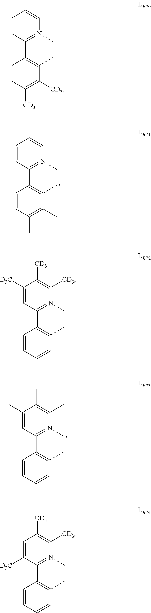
C1=CC(C2=C(C)C([CD3])=C([CD3])C=C2)=N(C)C=C1.C1=CC(C2=C(C)C(C)=C(C)C=C2)=N(C)C=C1.C1([D3C])=CC(C2=C(C)C=CC=C2)=N(C)C([CD3])=C1[CD3].C1(C)=CC(C2=C(C)C=CC=C2)=N(C)C(C)=C1C.C1=C([D3C])C(C2=C(C)C=CC=C2)=N(C)C([CD3])=C1[CD3]
